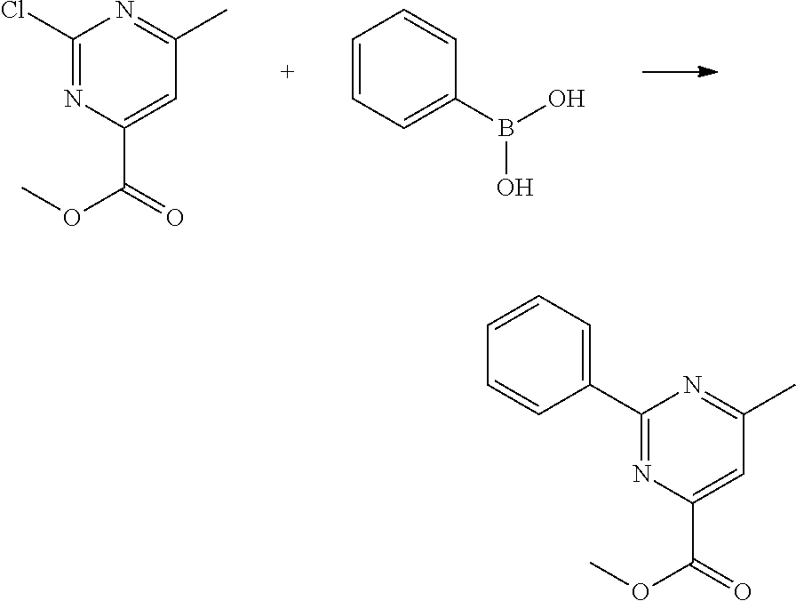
C1(Cl)=NC(C(=O)OC)=CC(C)=N1.C1=CC=C(B(O)O)C=C1.C1(C2=CC=CC=C2)=NC(C(=O)OC)=CC(C)=N1
